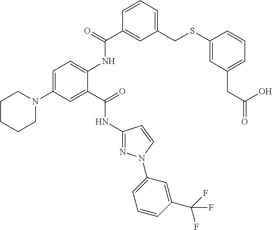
C1=C(N2CCCCC2)C=C(C(=O)NC2=NN(C3=CC=CC(C(F)(F)F)=C3)C=C2)C(NC(C2=CC(CSC3=CC(CC(=O)O)=CC=C3)=CC=C2)=O)=C1
